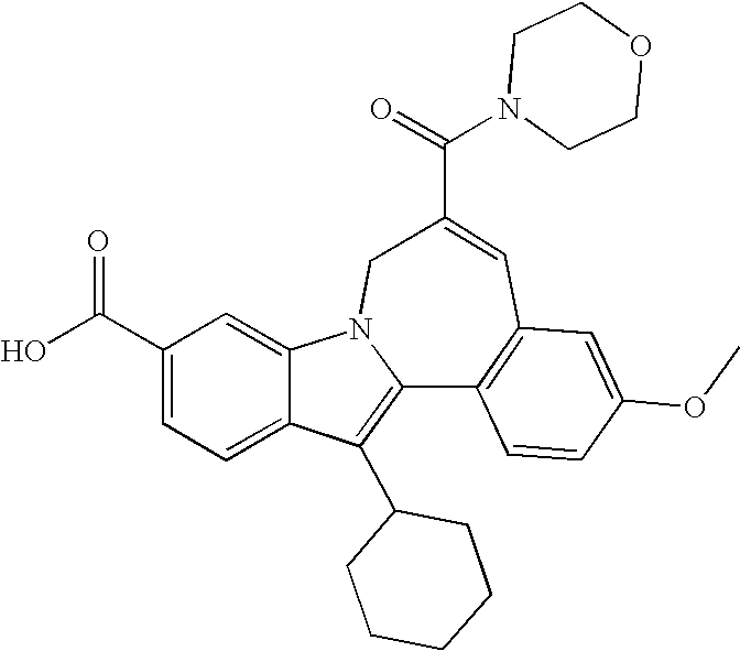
C1(C(O)=O)=CC=C2C(=C1)N1C(=C2C2CCCCC2)C2=C(C=C(C(=O)N3CCOCC3)C1)C=C(OC)C=C2
